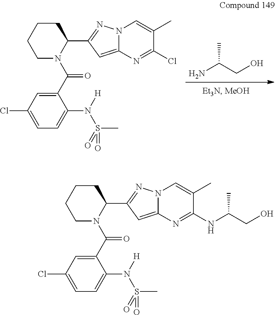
C(C)(CO)N.C1(C(N2C(C3=NN4C(=C3)N=C(Cl)C(C)=C4)CCCC2)=O)=CC(Cl)=CC=C1N(S(C)(=O)=O)[H].C1(C(N2C(C3=NN4C(=C3)N=C(NC(CO)C)C(C)=C4)CCCC2)=O)=CC(Cl)=CC=C1N(S(C)(=O)=O)[H]
